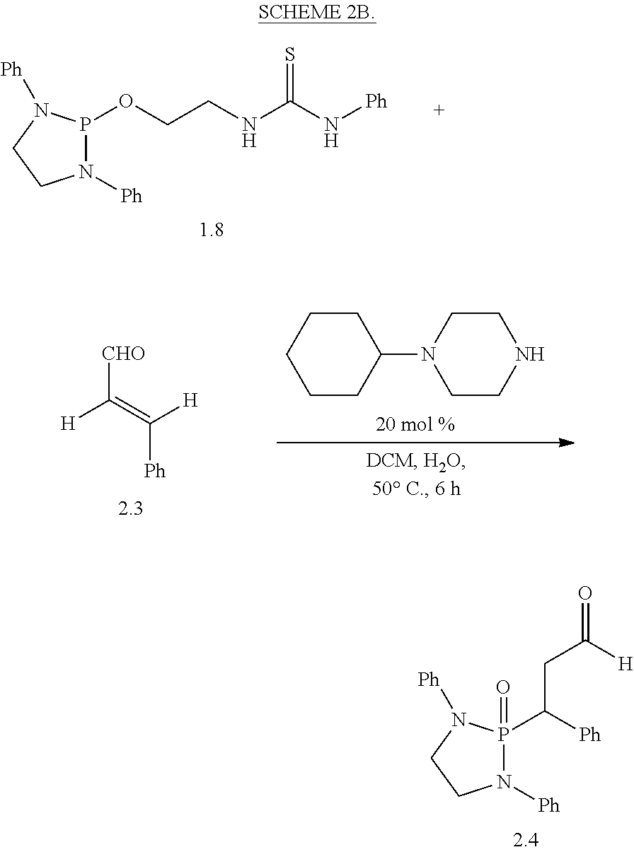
P1(OCCNC(N[Ph])=S)N([Ph])CCN1[Ph].[H]C(=C([H])[Ph])[CHO].C1CC(N2CCNCC2)CCC1.P1(C([Ph])CC([H])=O)(=O)N([Ph])CCN1[Ph]
